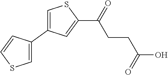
C(C(O)=O)CC(C1=CC(C2=CSC=C2)=CS1)=O
